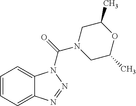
C1=CC=C2C(=C1)N(C(N1CC(C)OC(C)C1)=O)N=N2
